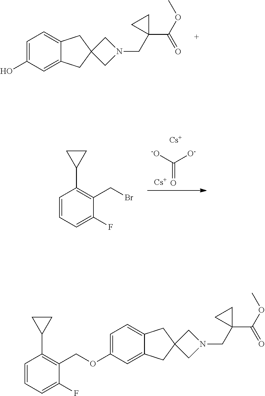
C1=C(O)C=C2C(=C1)CC1(C2)CN(CC2(C(OC)=O)CC2)C1.[-O]C([O-])=O.[Cs].[Cs].C1=CC=C(F)C(CBr)=C1C1CC1.C1=C(OCC2=C(C3CC3)C=CC=C2F)C=C2C(=C1)CC1(C2)CN(CC2(C(OC)=O)CC2)C1
